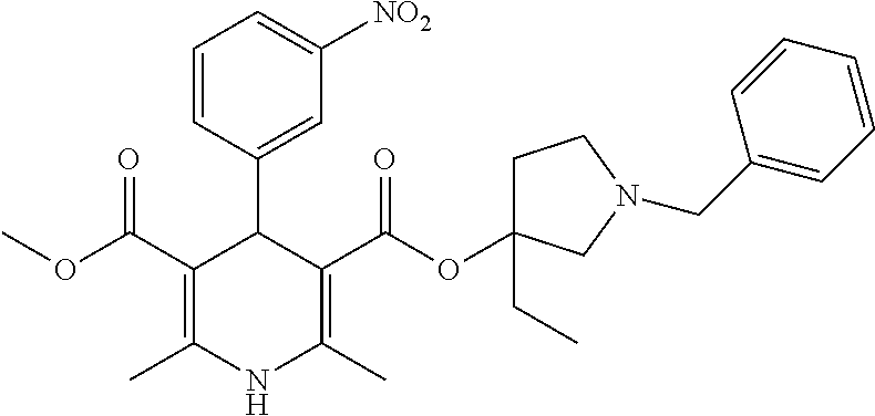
C1(C(OC)=O)=C(C)NC(C)=C(C(OC2(CC)CCN(CC3=CC=CC=C3)C2)=O)C1C1=CC([NO2])=CC=C1
